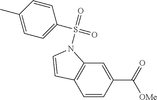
C1=CC(C([OMe])=O)=CC2=C1C=CN2S(C1=CC=C(C)C=C1)(=O)=O
